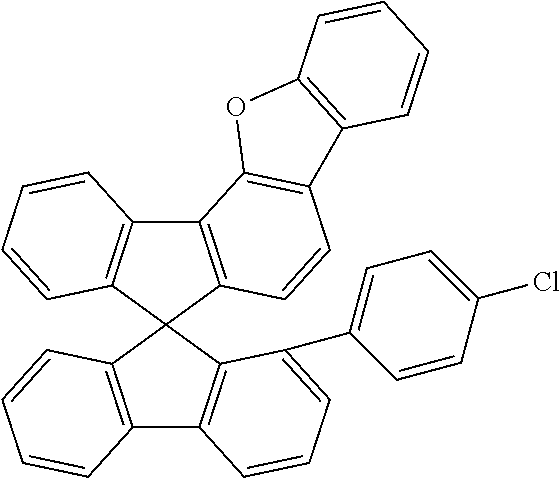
C12=C(C3(C4=C1C=CC=C4)C1=C(C4=C3C(C3=CC=C(Cl)C=C3)=CC=C4)C=CC=C1)C=CC1=C2OC2=C1C=CC=C2
